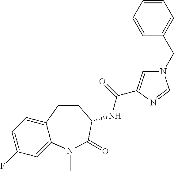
C1=C(F)C=C2C(=C1)CCC(NC(=O)C1=CN(CC3=CC=CC=C3)C=N1)C(=O)N2C
